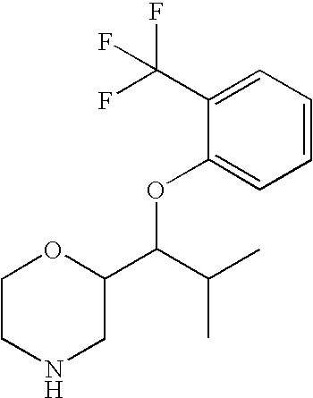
N1CC(C(C(C)C)OC2=CC=CC=C2C(F)(F)F)OCC1
